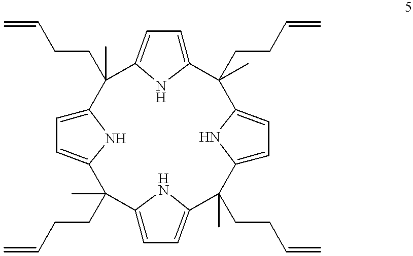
C12=CC=C(N1)C(CCC=C)(C)C1=CC=C(N1)C(CCC=C)(C)C1=CC=C(N1)C(CCC=C)(C)C1=CC=C(C2(C)CCC=C)N1
